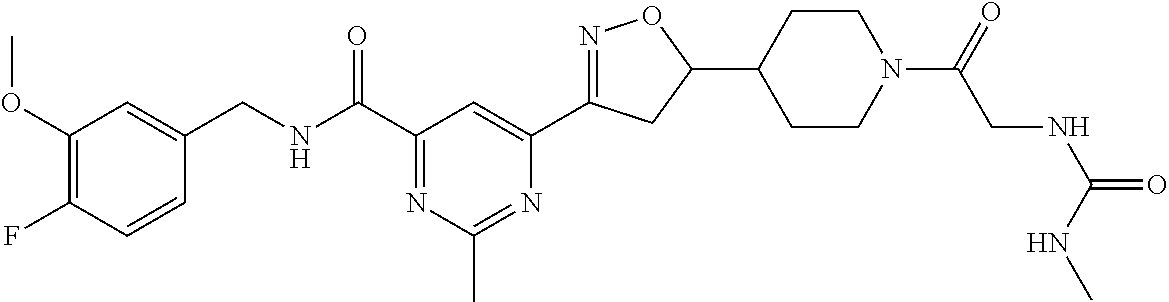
C1(OC)=C(F)C=CC(CNC(C2=NC(C)=NC(C3=NOC(C4CCN(C(CNC(=O)NC)=O)CC4)C3)=C2)=O)=C1
